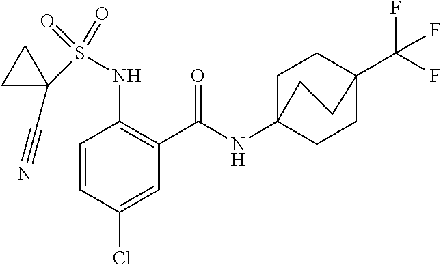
C1=CC(Cl)=CC(C(=O)NC23CCC(C(F)(F)F)(CC2)CC3)=C1NS(=O)(=O)C1(C#N)CC1
